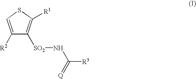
C1=C([R2])C([SO2]NC(=[Q])[R3])=C([R1])S1
